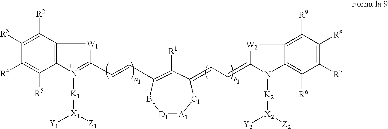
C12=C(N([K1][X1]([Z1])[Y1])=C(C=CC3=C([R1])C(=CC=C4[W2]C5=C([R9])C([R8])=C([R7])C([R6])=C5N4[K2][X2]([Y2])[Z2])[C1][A1][D1][B1]3)[W1]1)C([R5])=C([R4])C([R3])=C2[R2]
